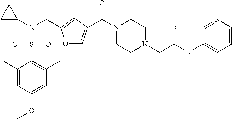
O1C=C(C(N2CCN(CC(NC3=CC=CN=C3)=O)CC2)=O)C=C1CN(C1CC1)S(=O)(=O)C1=C(C)C=C(OC)C=C1C
